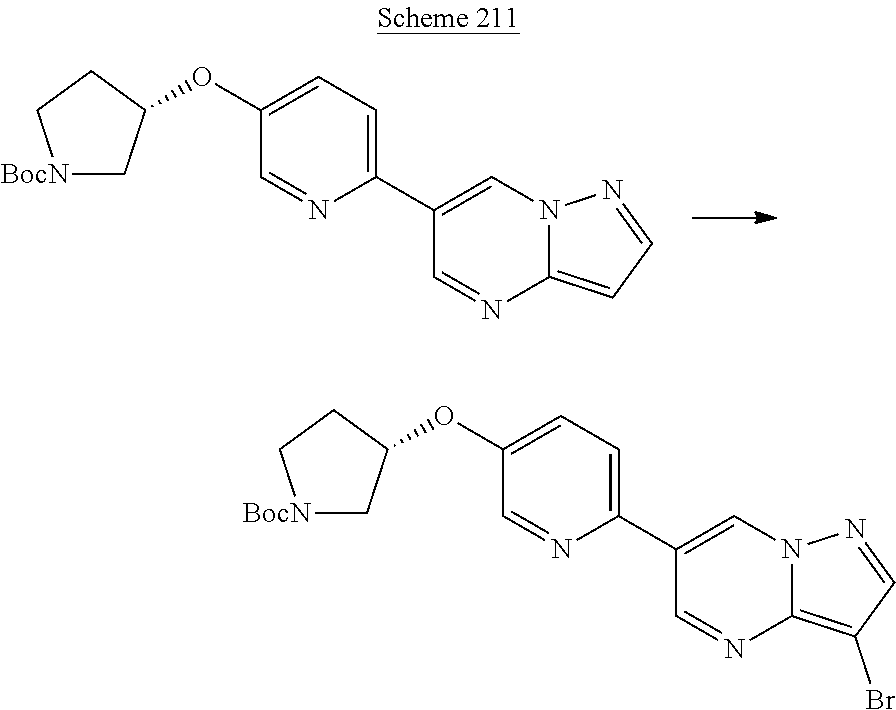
O(C1=CC=C(C2=CN3C(=CC=N3)N=C2)N=C1)C1C[BocN]CC1.O(C1=CC=C(C2=CN3C(=C(Br)C=N3)N=C2)N=C1)C1C[BocN]CC1
